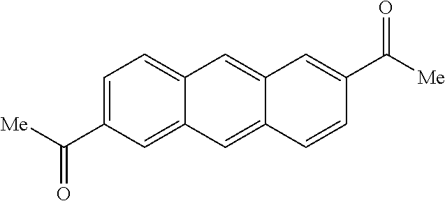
C(C1=CC=C2C(=C1)C=C1C(=C2)C=C(C([Me])=O)C=C1)([Me])=O
